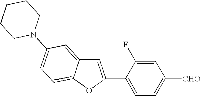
C1=C(C2=CC=C([CHO])C=C2F)OC2=CC=C(N3CCCCC3)C=C12
